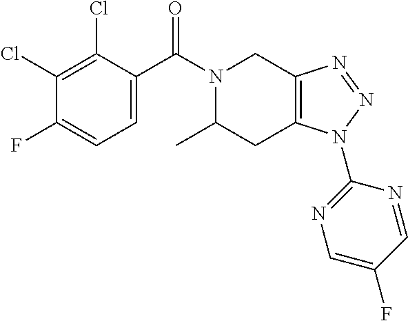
C12=C(CN(C(C3=CC=C(F)C(Cl)=C3Cl)=O)C(C)C1)N=NN2C1=NC=C(F)C=N1
